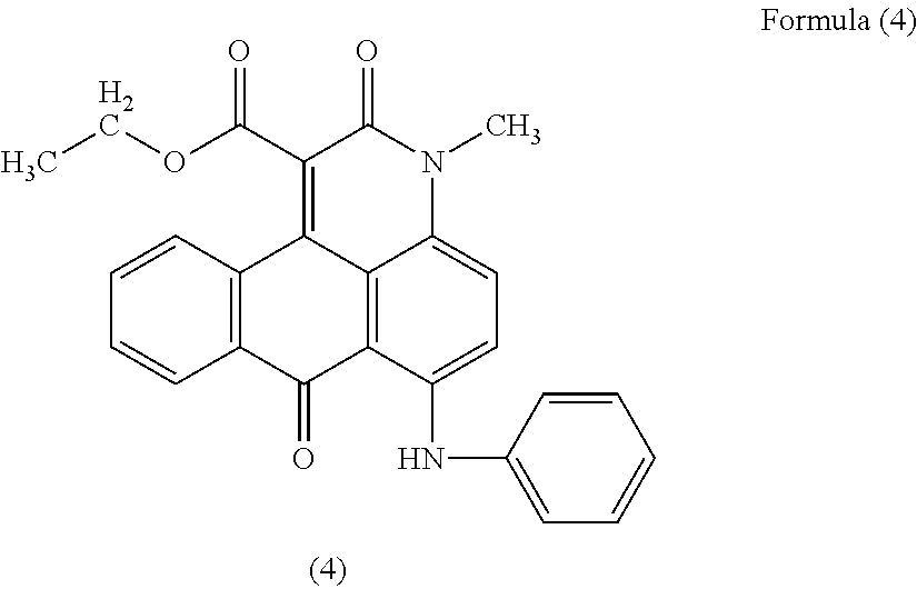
C12=C(C=CC=C1)C1=C(C(OCC)=O)C(=O)N(C)C3=CC=C(NC4=CC=CC=C4)C(=C13)C2=O
